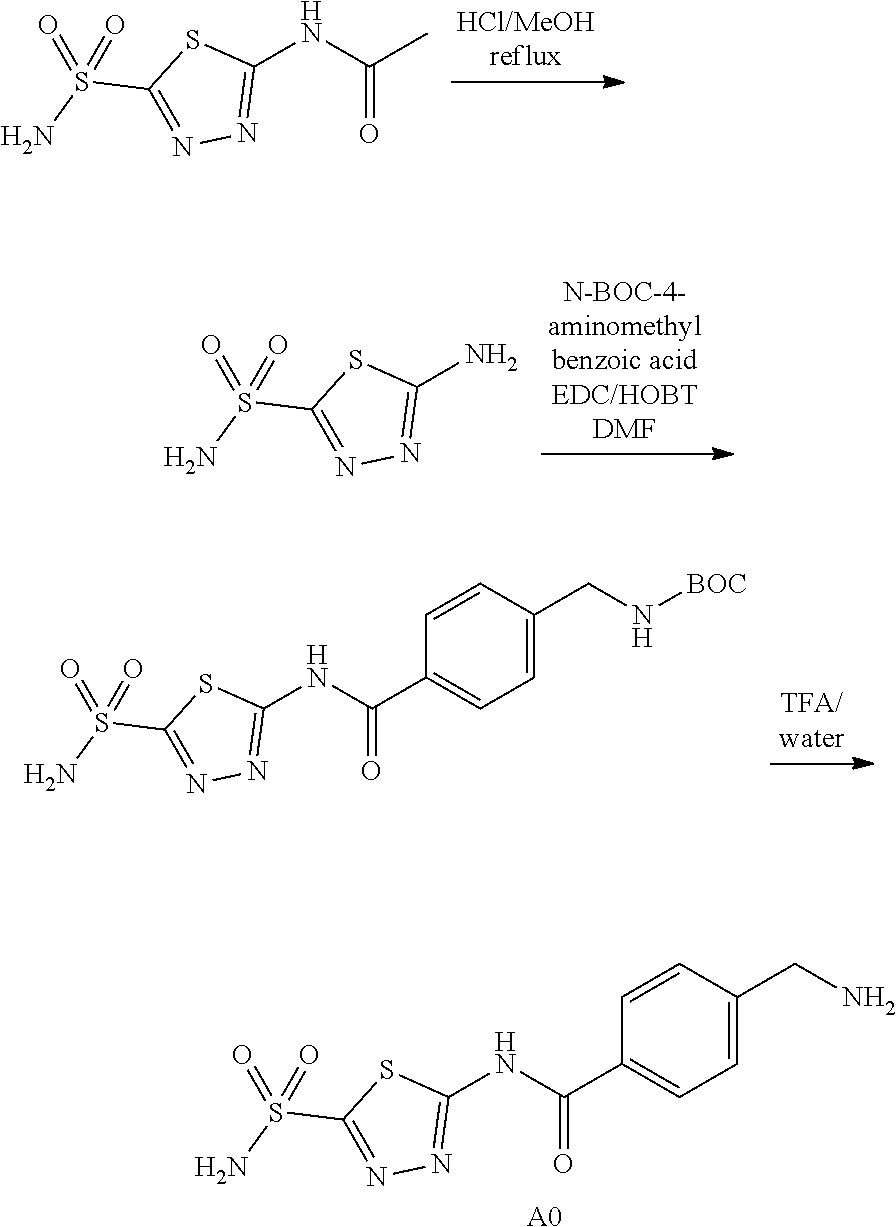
C1(NC(C)=O)=NN=C(S(N)(=O)=O)S1.C1(N)=NN=C(S(N)(=O)=O)S1.C1(NC(C2=CC=C(CN[BOC])C=C2)=O)=NN=C(S(N)(=O)=O)S1.C1(NC(C2=CC=C(CN)C=C2)=O)=NN=C(S(N)(=O)=O)S1.[A0]
